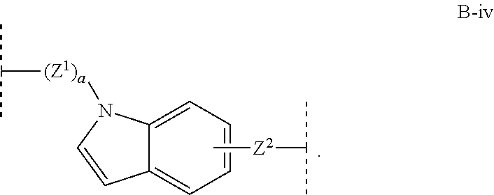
C1=C2C(=CC=C1)C=CN2[(Z1)a]C(C)C.C[Z2]C(C)C
